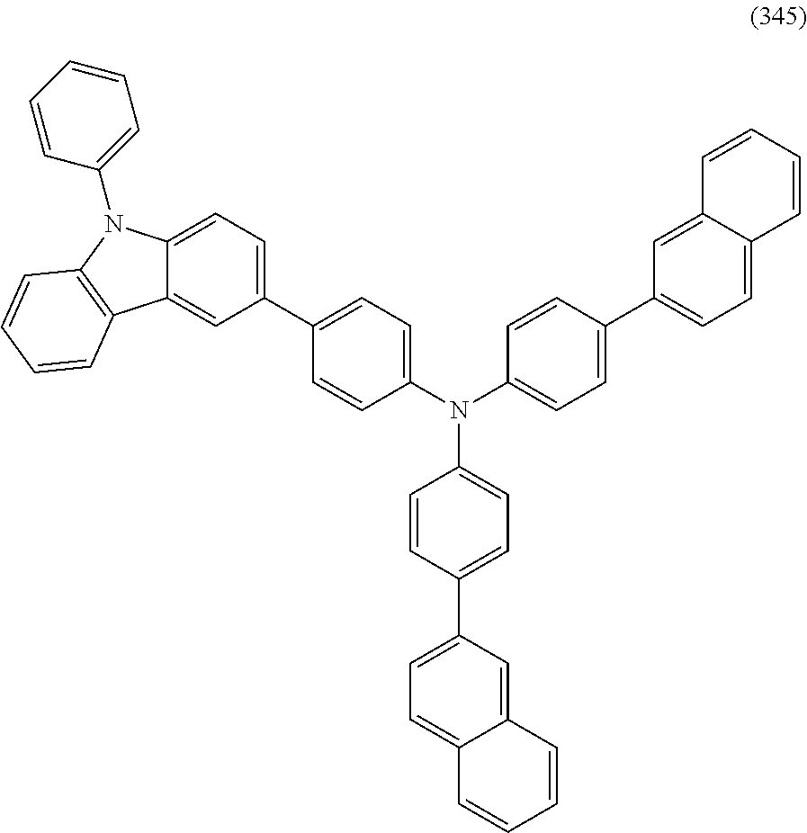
C1=CC(C2=CC=C3C(=C2)C=CC=C3)=CC=C1N(C1=CC=C(C2=CC=C3C(=C2)C2=C(N3C3=CC=CC=C3)C=CC=C2)C=C1)C1=CC=C(C2=CC=C3C(=C2)C=CC=C3)C=C1
